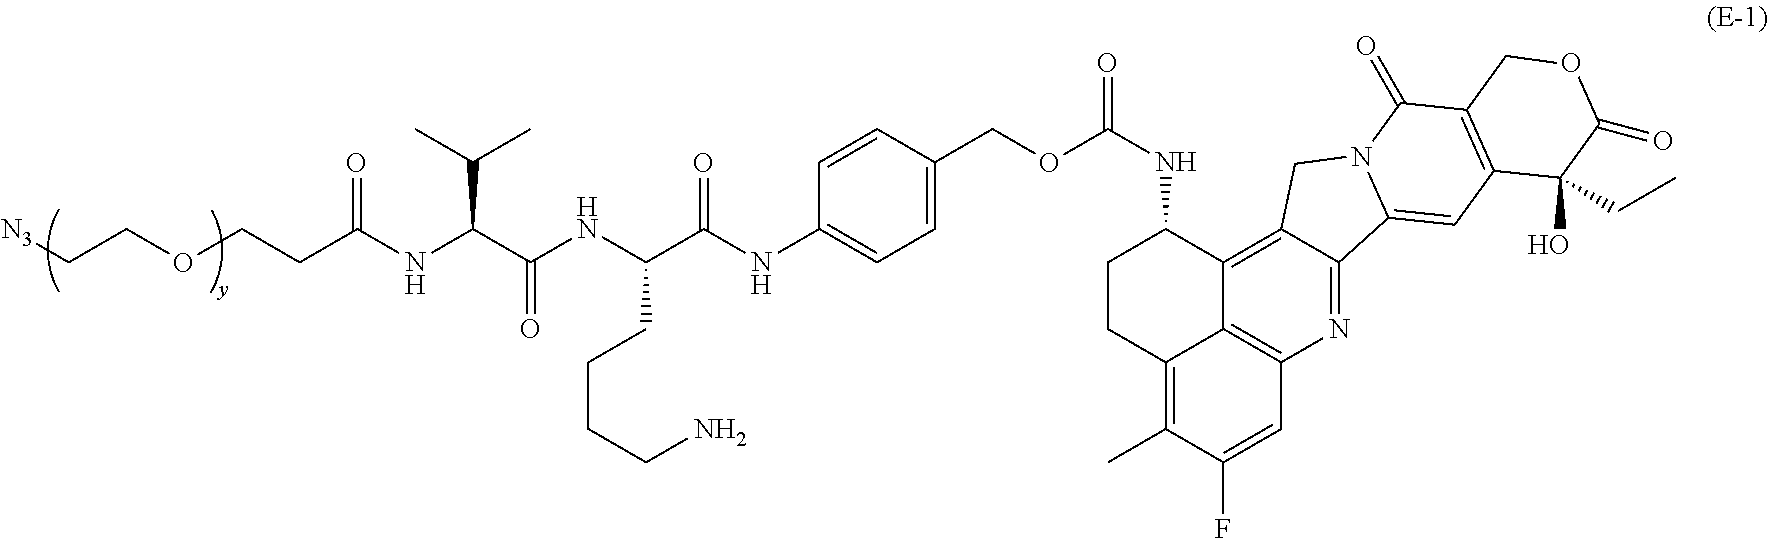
C1(NC(C(NC(C(NC(CCOCC[N3])=O)C(C)C)=O)CCCCN)=O)=CC=C(COC(NC2CCC3=C(C)C(F)=CC4=C3C2=C2C(=N4)C3=CC4=C(C(=O)N3C2)COC(=O)C4(O)CC)=O)C=C1
